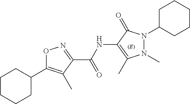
O1C(C2CCCCC2)=C(C)C(C(NC2=C(C)N(C)N(C3CCCCC3)C2=O)=O)=N1
